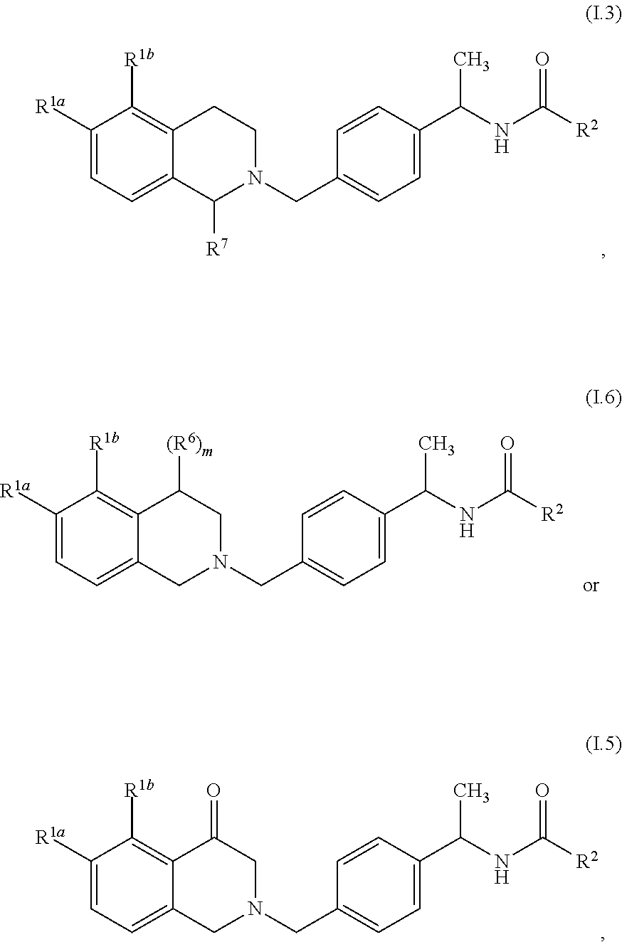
C1([R1a])=CC=C2C(=C1[R1b])CCN(CC1=CC=C(C(C)NC(=O)[R2])C=C1)C2[R7].C1([R1a])=CC=C2C(=C1[R1b])C(=O)CN(CC1=CC=C(C(C)NC(=O)[R2])C=C1)C2.C1([R1a])=CC=C2C(=C1[R1b])C([(R6)m])CN(CC1=CC=C(C(C)NC(=O)[R2])C=C1)C2
